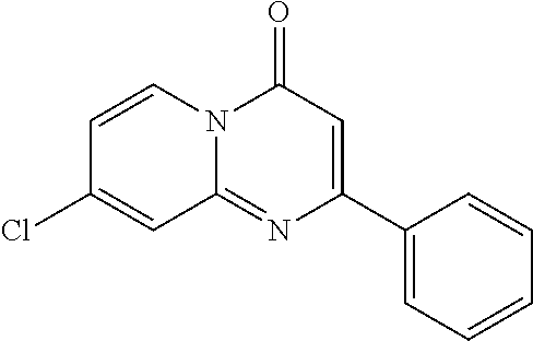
C1=CN2C(=NC(C3=CC=CC=C3)=CC2=O)C=C1Cl
